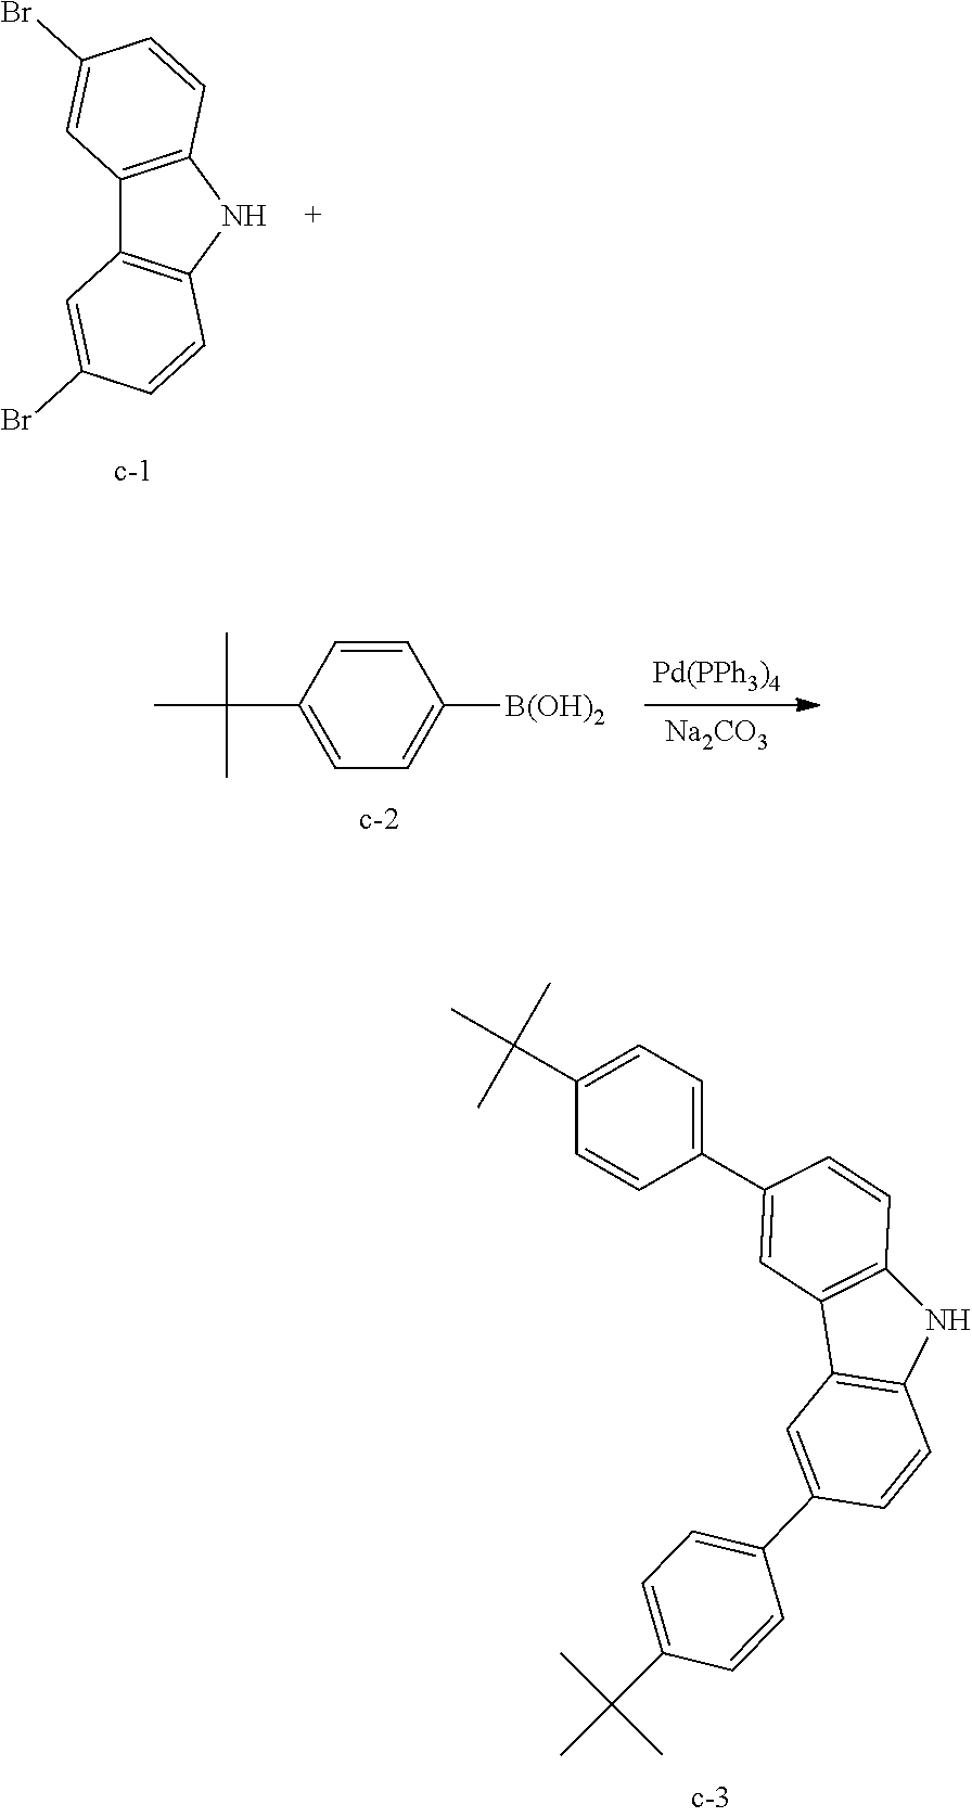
C12=C(C=C(C3=CC=C(C(C)(C)C)C=C3)C=C1)C1=C(N2)C=CC(C2=CC=C(C(C)(C)C)C=C2)=C1.C12=C(NC3=C1C=C(Br)C=C3)C=CC(Br)=C2.[Pd(PPh3)4].[Na2CO3].C1=CC(C(C)(C)C)=CC=C1[B(OH)2]
